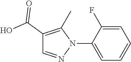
C1(C(O)=O)=C(C)N(C2=CC=CC=C2F)N=C1
